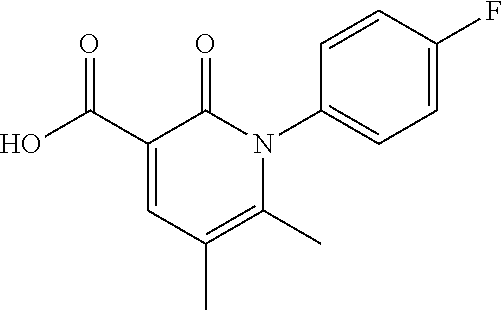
C1(C(O)=O)=CC(C)=C(C)N(C2=CC=C(F)C=C2)C1=O
